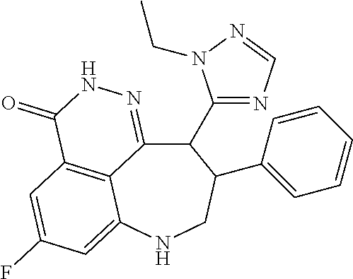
C12=C3C=C(F)C=C1NCC(C1=CC=CC=C1)C(C1=NC=NN1CC)C2=NNC3=O
